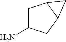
C1C(N)CC2C1C2
